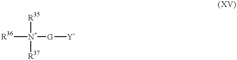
[R36][N+]([G][Y])([R37])[R35]
